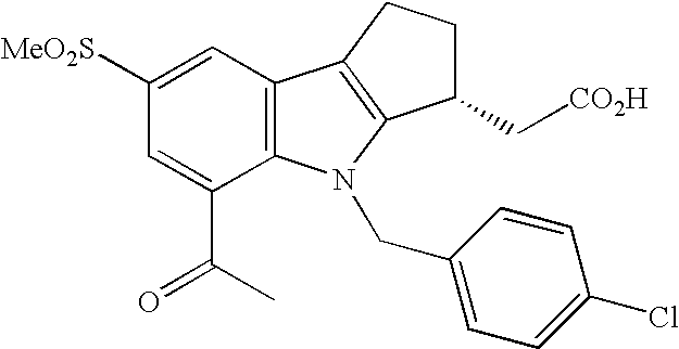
C12=C(C=C([MeO2S])C=C1C(=O)C)C1=C(N2CC2=CC=C(Cl)C=C2)C(C[CO2H])CC1
